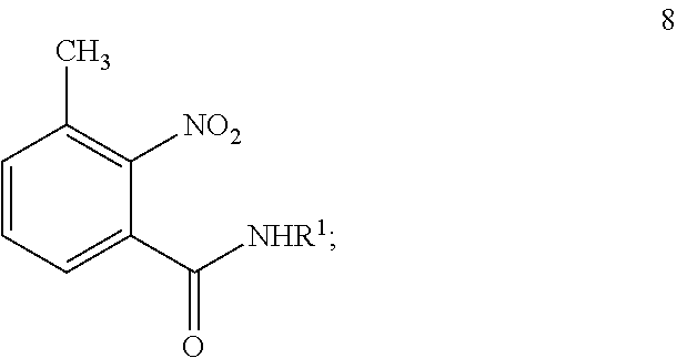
C1=CC=C(C(=O)[NHR1])C([NO2])=C1C
